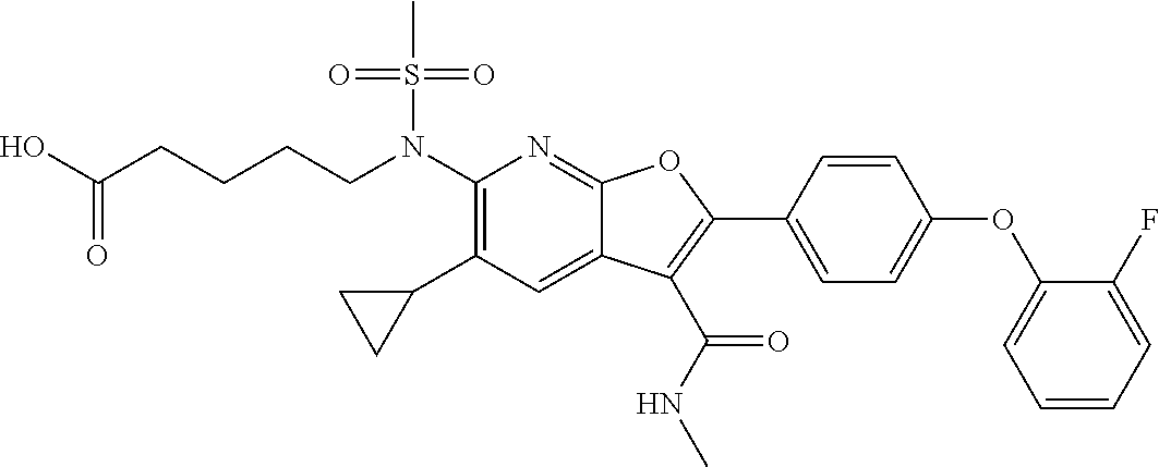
N(C1=C(C2CC2)C=C2C(=N1)OC(C1=CC=C(OC3=CC=CC=C3F)C=C1)=C2C(NC)=O)(S(C)(=O)=O)CCCCC(O)=O
